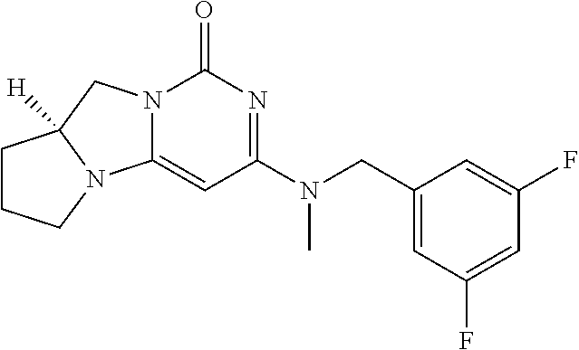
N12C(=CC(N(CC3=CC(F)=CC(F)=C3)C)=NC1=O)N1C([H])(C2)CCC1
